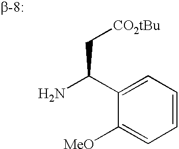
C1=CC=C(C(N)C[CO2tBu])C([MeO])=C1
